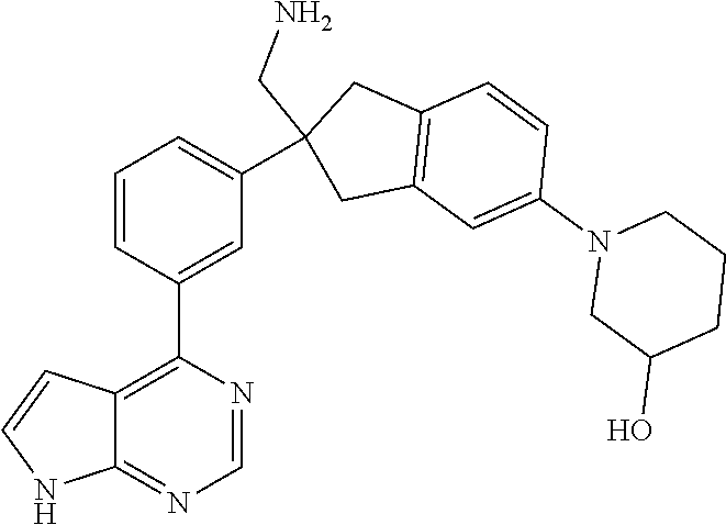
C1=CC(C2=C3C(=NC=N2)NC=C3)=CC(C2(CN)CC3=C(C2)C=CC(N2CC(O)CCC2)=C3)=C1
